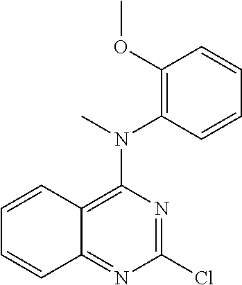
C1=CC=CC(OC)=C1N(C)C1=C2C(=NC(Cl)=N1)C=CC=C2
